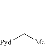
C#CC([Pyd])[Me]
